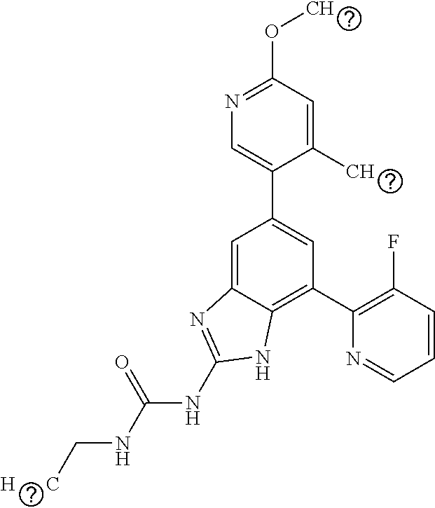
C1=C(C)C(C2=CC(C3=C(F)C=CC=N3)=C3C(=C2)N=C(NC(NC[H      C])=O)N3)=CN=C1OC
